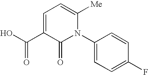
OC(C1=CC=C([Me])N(C2=CC=C(F)C=C2)C1=O)=O
